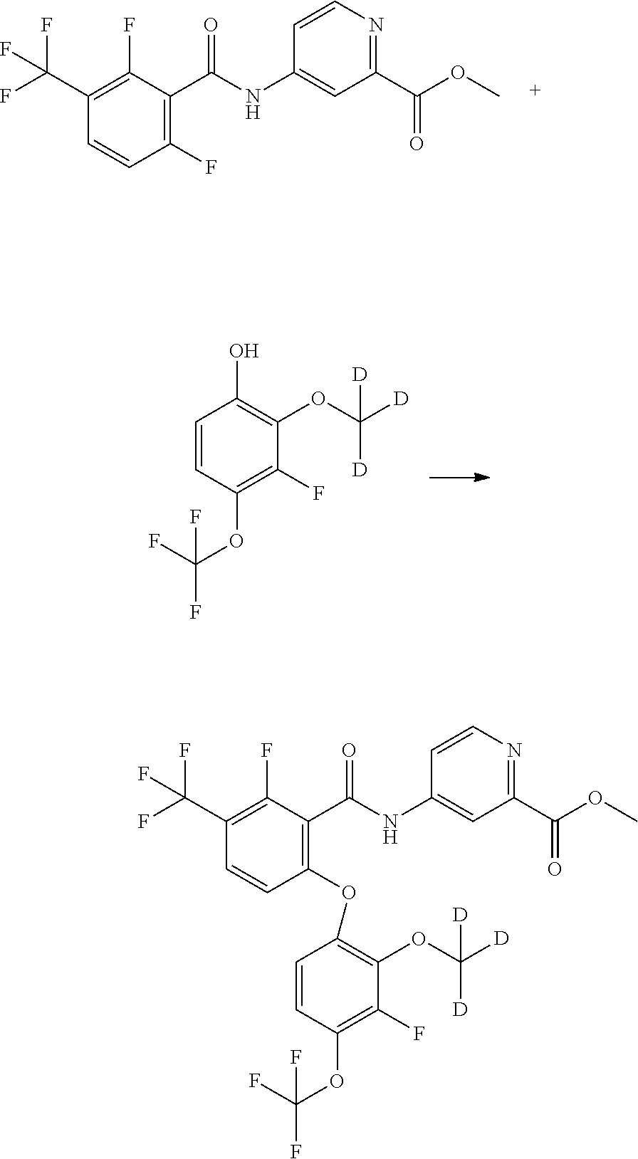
C1(C(F)(F)F)=C(F)C(C(=O)NC2=CC(C(OC)=O)=NC=C2)=C(F)C=C1.C1=CC(OC(F)(F)F)=C(F)C(OC([D])([D])[D])=C1O.C1(C(F)(F)F)=C(F)C(C(=O)NC2=CC(C(OC)=O)=NC=C2)=C(OC2=C(OC([D])([D])[D])C(F)=C(OC(F)(F)F)C=C2)C=C1
